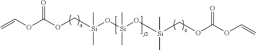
C=COC(=O)OC[Si](O[Si](O[Si](COC(OC=C)=O)(C)C)(C)C)(C)C
